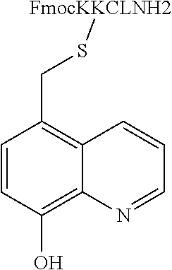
C1=CC(O)=C2C(=C1CS[FmocKKCLNH2])C=CC=N2
